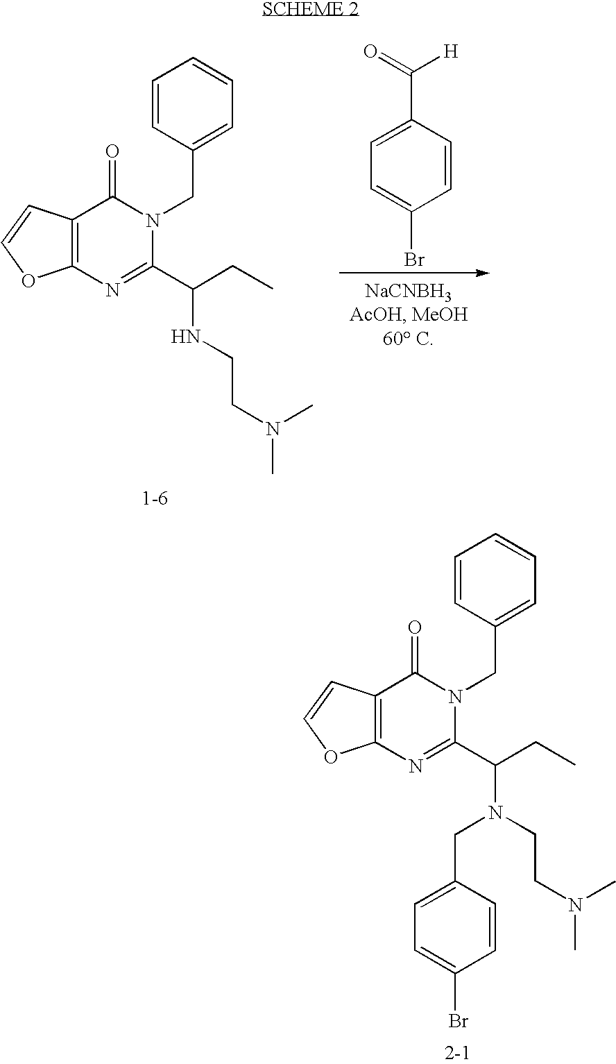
C12=C(OC=C1)N=C(C(CC)N(CCN(C)C)CC1=CC=C(Br)C=C1)N(CC1=CC=CC=C1)C2=O.[2-1].C12=C(OC=C1)N=C(C(CC)NCCN(C)C)N(CC1=CC=CC=C1)C2=O.[1-6].C1=CC(C(=O)[H])=CC=C1Br
